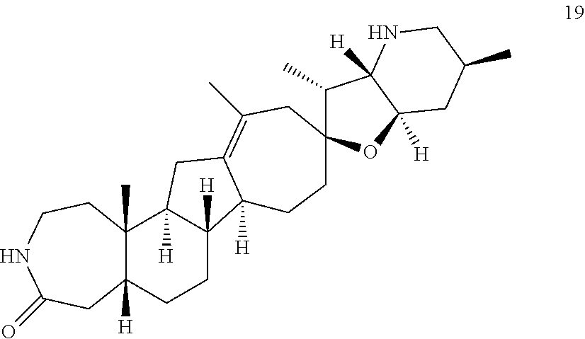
C12(C)C([H])(CCC3([H])C1([H])CC1=C(C)CC4(CCC31[H])C(C)C1([H])C([H])(O4)CC(C)CN1)CC(=O)NCC2
